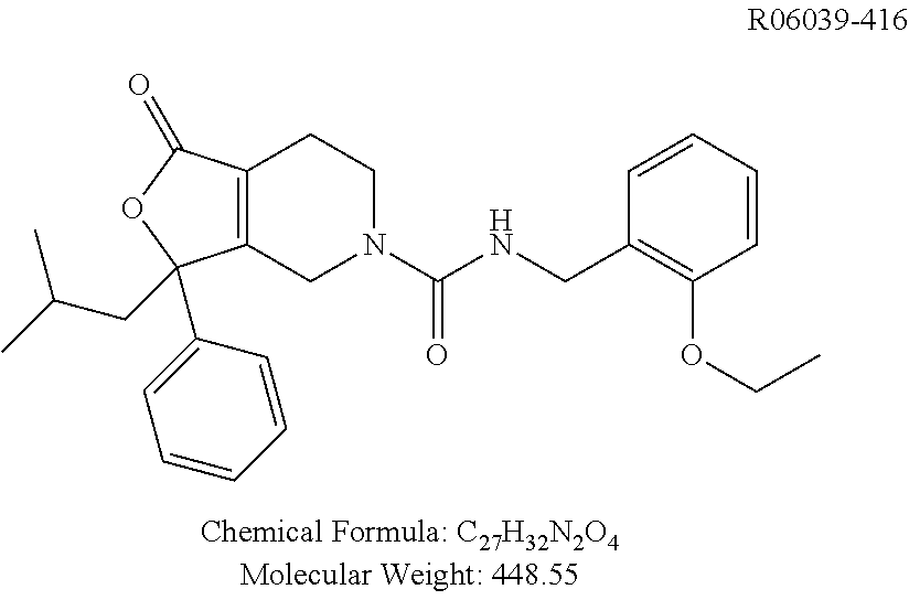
C12=C(C(=O)OC1(CC(C)C)C1=CC=CC=C1)CCN(C(NCC1=C(OCC)C=CC=C1)=O)C2
